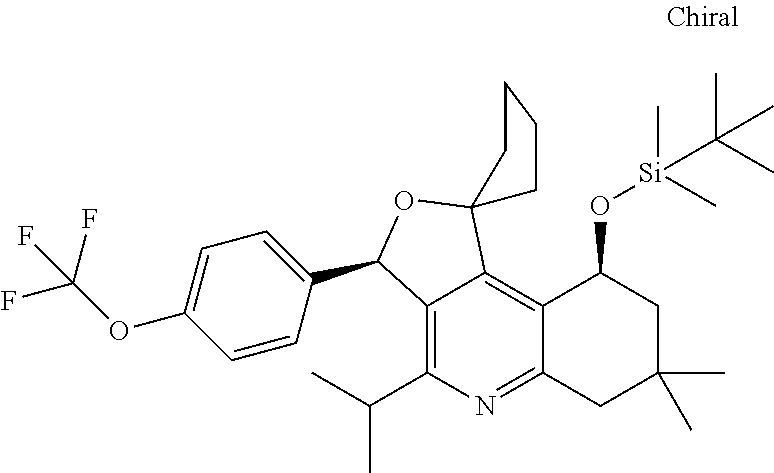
C1=CC(C2C3=C(C(C)C)N=C4C(=C3C3(O2)CCCC3)C(O[Si](C)(C)C(C)(C)C)CC(C)(C)C4)=CC=C1OC(F)(F)F
